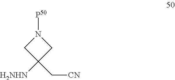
[P50]N1CC(C[CN])([H2NHN])C1
